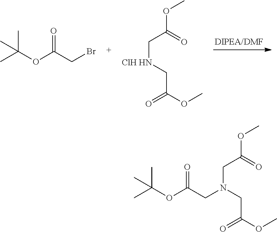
CC(OC(CBr)=O)(C)C.COC(C[ClH HN]CC(OC)=O)=O.CC(OC(CN(CC(OC)=O)CC(OC)=O)=O)(C)C
